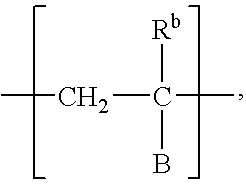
CCC([Rb])(C)B
